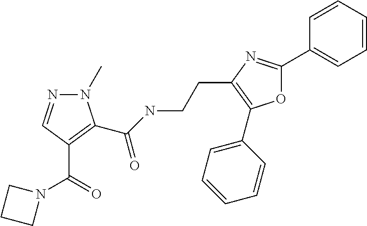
N1(C)N=CC(C(=O)N2CCC2)=C1C(NCCC1=C(C2=CC=CC=C2)OC(C2=CC=CC=C2)=N1)=O
